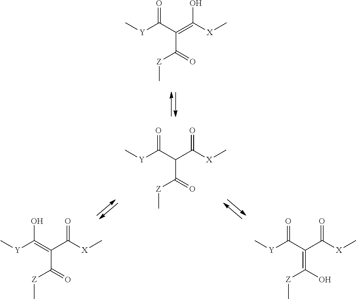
C(C([X]C)=O)(C([Y]C)=O)C(=O)[Z]C.C(C([X]C)=O)(=C([Y]C)O)C(=O)[Z]C.C(C([X]C)=O)(C([Y]C)=O)=C(O)[Z]C.C(=C([X]C)O)(C([Y]C)=O)C(=O)[Z]C
